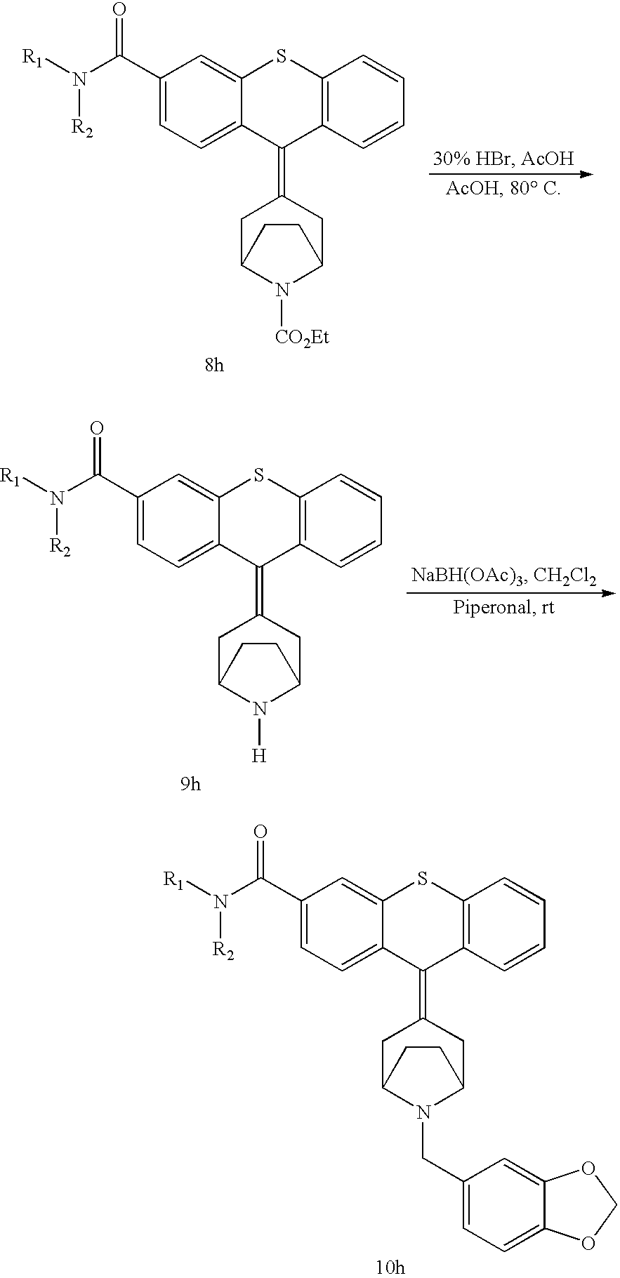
C1(C(N([R1])[R2])=O)=CC=C2C(=C1)SC1=C(C2=C2CC3N([CO2Et])C(C2)CC3)C=CC=C1.C1(C(N([R1])[R2])=O)=CC=C2C(=C1)SC1=C(C2=C2CC3N([H])C(C2)CC3)C=CC=C1.C1(C(N([R1])[R2])=O)=CC=C2C(=C1)SC1=C(C2=C2CC3N(CC4=CC=C5C(=C4)OCO5)C(C2)CC3)C=CC=C1
